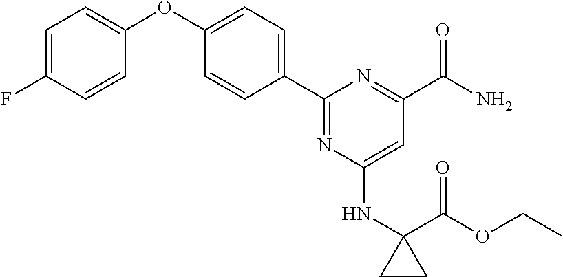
C1(C2=CC=C(OC3=CC=C(F)C=C3)C=C2)=NC(NC2(C(=O)OCC)CC2)=CC(C(=O)N)=N1
